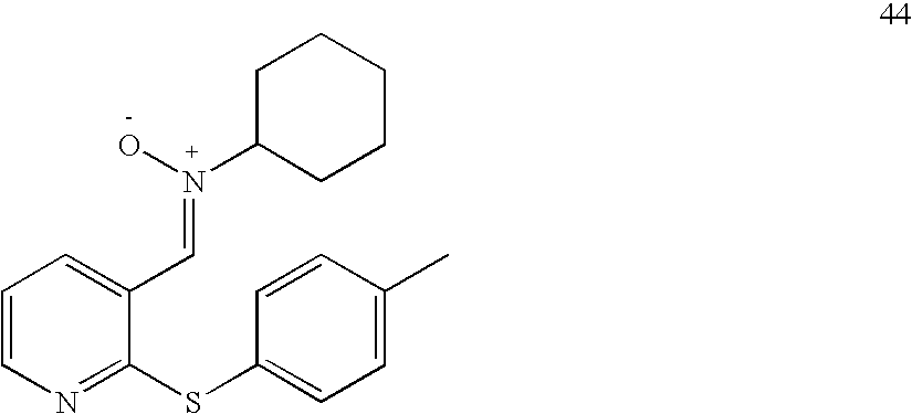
C1=CN=C(SC2=CC=C(C)C=C2)C(C=N(O)C2CCCCC2)=C1
